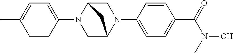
C1=CC(N2CC3N(C4=CC=C(C(=O)N(O)C)C=C4)CC2C3)=CC=C1C
